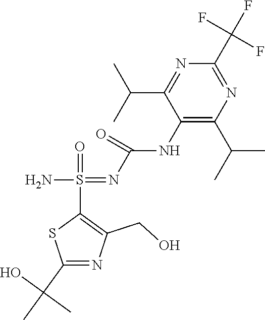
C1(NC(N=S(N)(=O)C2=C(CO)N=C(C(C)(O)C)S2)=O)=C(C(C)C)N=C(C(F)(F)F)N=C1C(C)C
